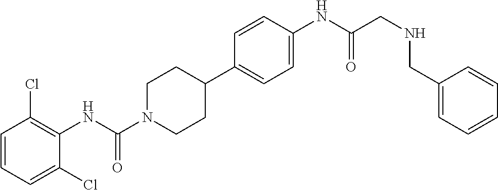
C1=CC=C(Cl)C(NC(N2CCC(C3=CC=C(NC(CNCC4=CC=CC=C4)=O)C=C3)CC2)=O)=C1Cl
